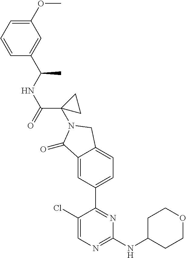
C1(=O)C2=CC(C3=NC(NC4CCOCC4)=NC=C3Cl)=CC=C2CN1C1(C(NC(C)C2=CC(OC)=CC=C2)=O)CC1
